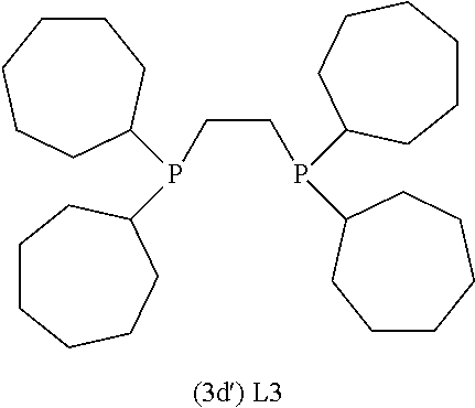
C(CP(C1CCCCCC1)C1CCCCCC1)P(C1CCCCCC1)C1CCCCCC1
